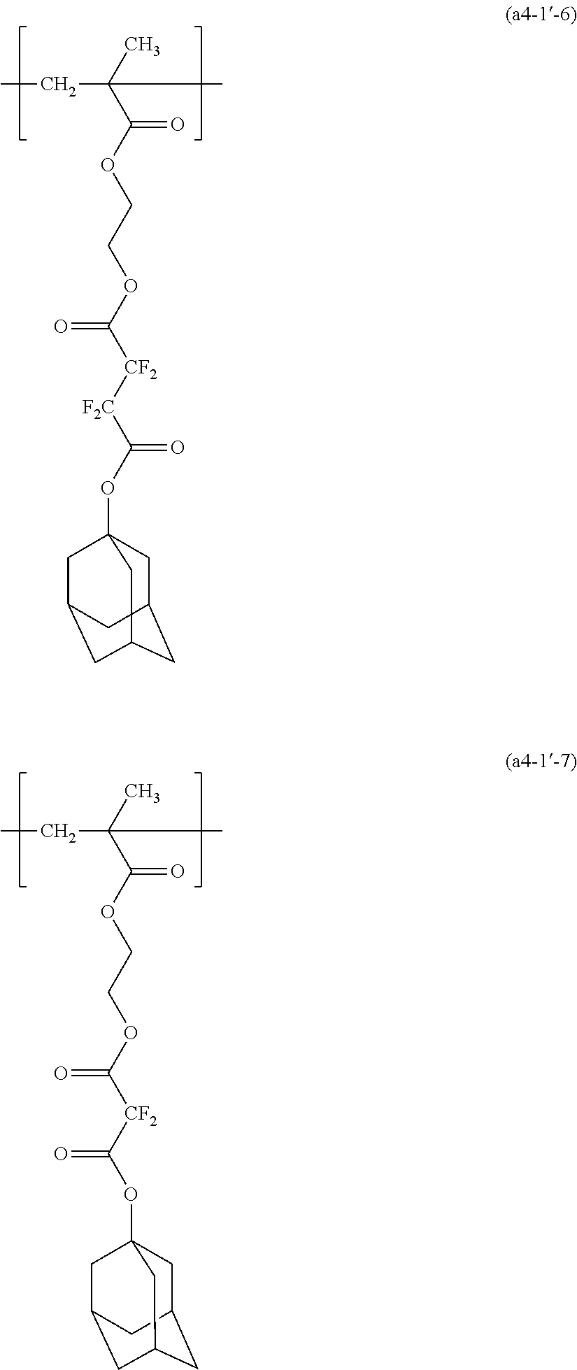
CCC(C(OCCOC([CF2][F2C]C(OC12CC3CC(CC(C1)C3)C2)=O)=O)=O)(C)C.CCC(C(OCCOC(=O)[CF2]C(OC12CC3CC(CC(C1)C3)C2)=O)=O)(C)C
